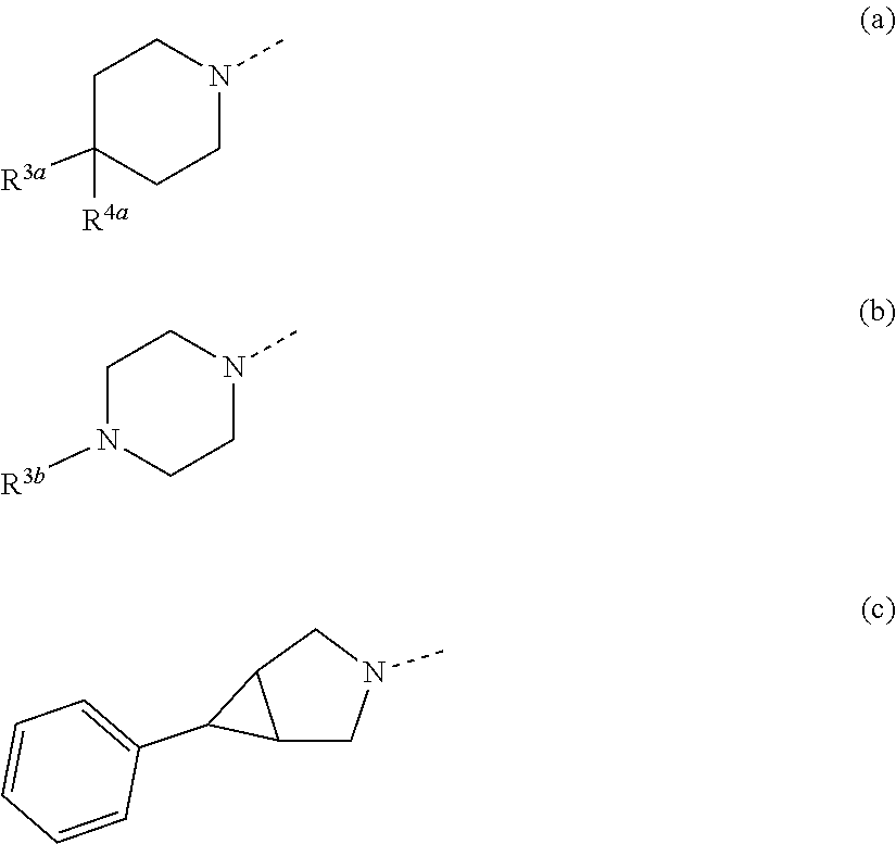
C1C([R3a])([R4a])CCN(C)C1.C1CN([R3b])CCN1C.C1=CC=CC=C1C1C2CN(C)CC12
